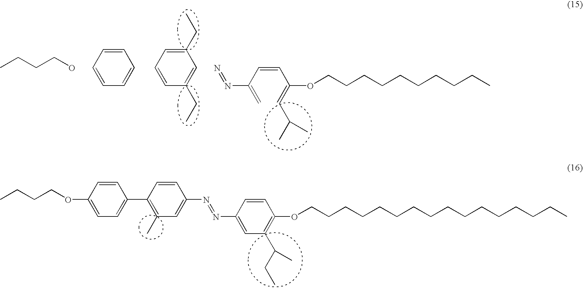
C(CO)CC.C1=CC=CC=C1.C1=CC(CC)=CC(CC)=C1.N=NC(=C)C=CC(=CC(C)C)OCCCCCCCCCC.C(COC1=CC=C(C2=C(C)C=C(N=NC3=CC(C(CC)C)=C(OCCCCCCCCCCCCCCCC)C=C3)C=C2)C=C1)CC
